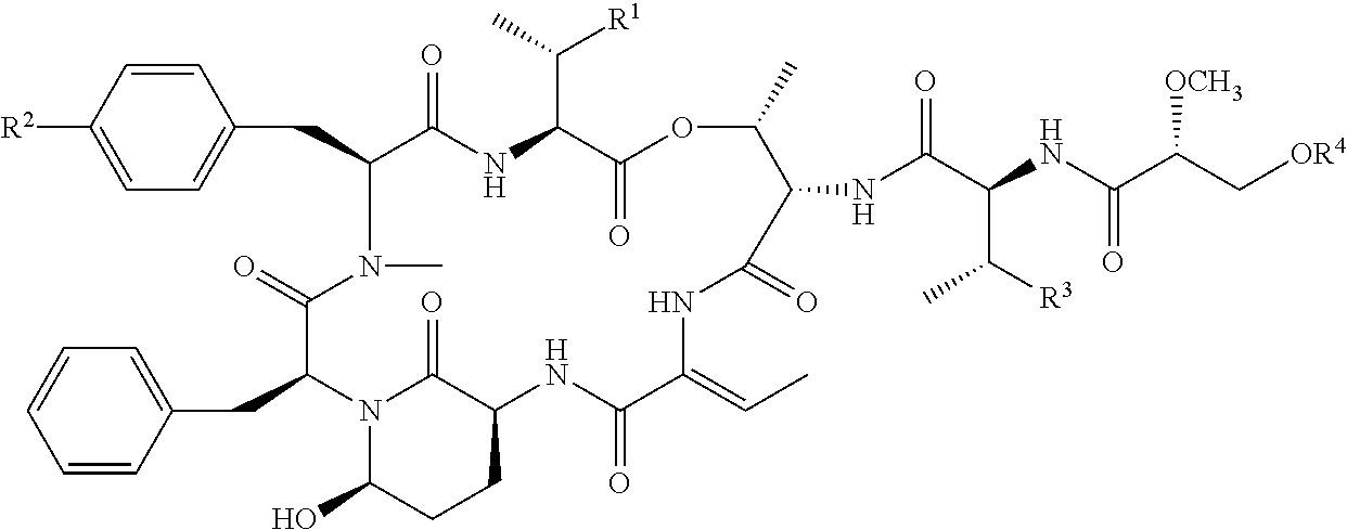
C1=CC([R2])=CC=C1CC1C(=O)NC(C(C)[R1])C(=O)OC(C)C(NC(C(NC(C(C[OR4])[OCH3])=O)C([R3])C)=O)C(=O)NC(=CC)C(=O)NC2CCC(O)N(C(CC3=CC=CC=C3)C(=O)N1C)C2=O
